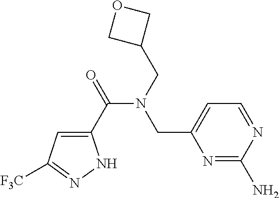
C1(C(=O)N(CC2=CC=NC(N)=N2)CC2COC2)=CC([F3C])=NN1
